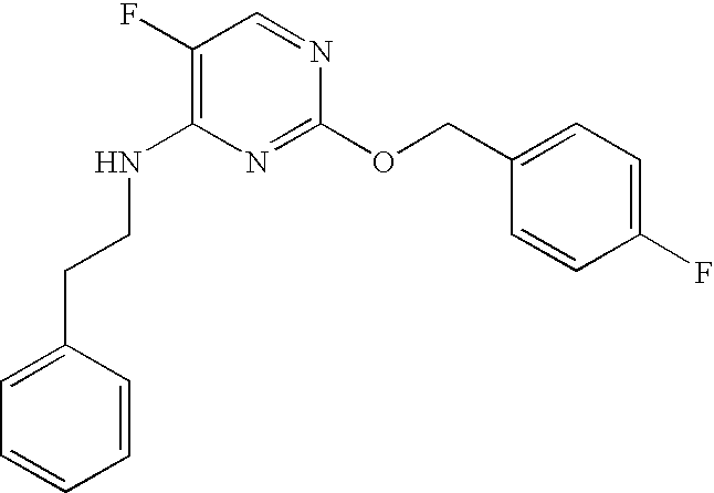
C1=CC(CCNC2=C(F)C=NC(OCC3=CC=C(F)C=C3)=N2)=CC=C1
